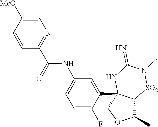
C1(C)C2C(C3=CC(NC(C4=NC=C([MeO])C=C4)=O)=CC=C3F)(CO1)NC(=N)N(C)[SO2]2
